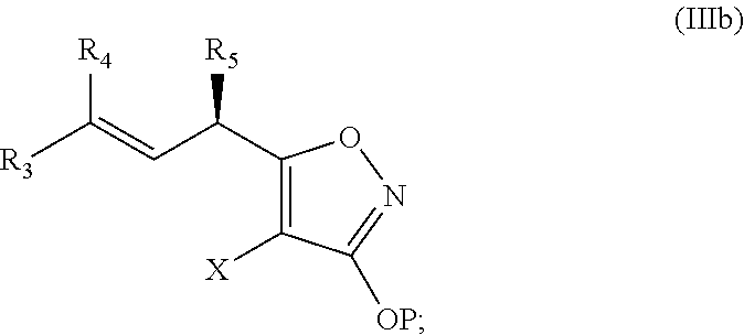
C1(C(C=C([R3])[R4])[R5])=C([X])C([OP])=NO1
